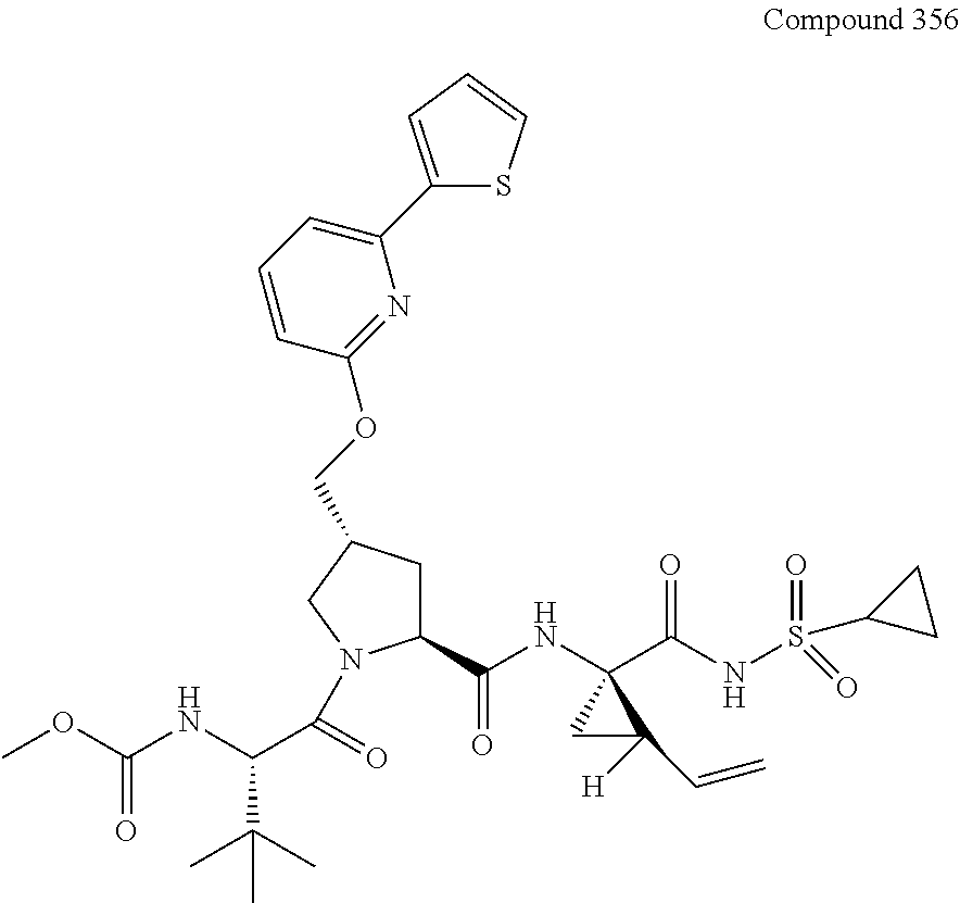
C1=CC(OCC2CC(C(NC3(C(NS(=O)(=O)C4CC4)=O)CC3([H])C=C)=O)N(C(=O)C(NC(OC)=O)C(C)(C)C)C2)=NC(C2=CC=CS2)=C1
